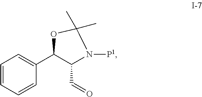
C1=CC=CC(C2C(C=O)N([P1])C(C)(C)O2)=C1
